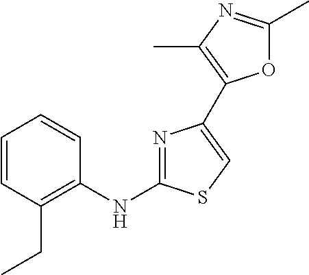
C1=CC(CC)=C(NC2=NC(C3=C(C)N=C(C)O3)=CS2)C=C1
